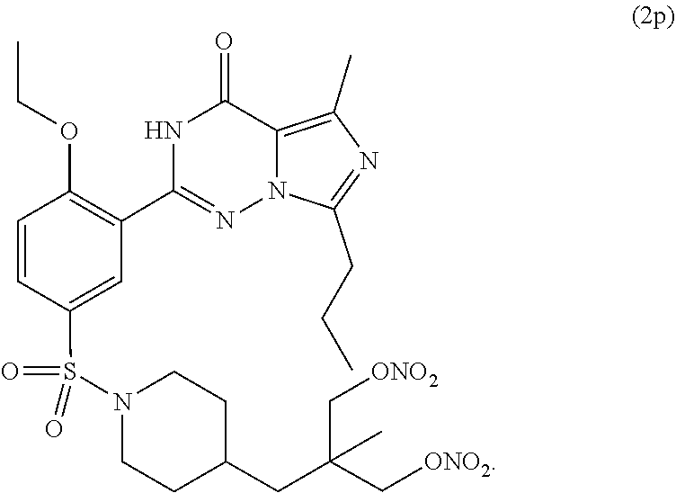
C1C(CC(C[ONO2])(C[ONO2])C)CCN(S(=O)(C2=CC(C3=NN4C(CCC)=NC(C)=C4C(=O)N3)=C(OCC)C=C2)=O)C1
